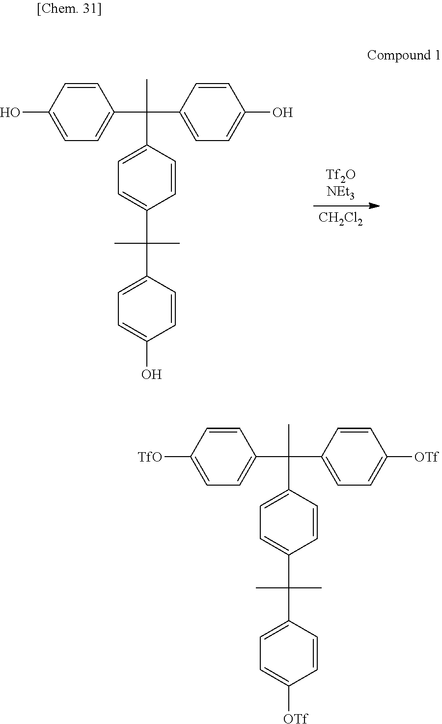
C1=CC([TfO])=CC=C1C(C1=CC=C([OTf])C=C1)(C)C1=CC=C(C(C)(C)C2=CC=C([OTf])C=C2)C=C1.[CH2Cl2].C1=CC(O)=CC=C1C(C1=CC=C(O)C=C1)(C)C1=CC=C(C(C)(C)C2=CC=C(O)C=C2)C=C1
